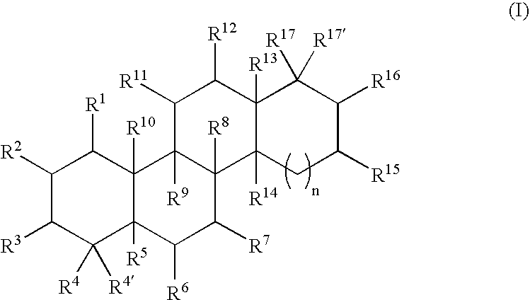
C1([R2])C([R3])C([R4])([R4])C2([R5])C([R10])(C1[R1])C1([R9])C([R8])(C([R7])C2[R6])C2([R14])C([R13])(C([R12])C1[R11])C([R17])([R17])C([R16])C([R15])C2
